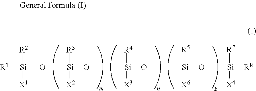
[R1][Si]([R2])([X1])O[Si]([X2])([R3])O[Si]([R4])([X3])O[Si]([R5])([X6])O[Si]([R7])([X4])[R8]
